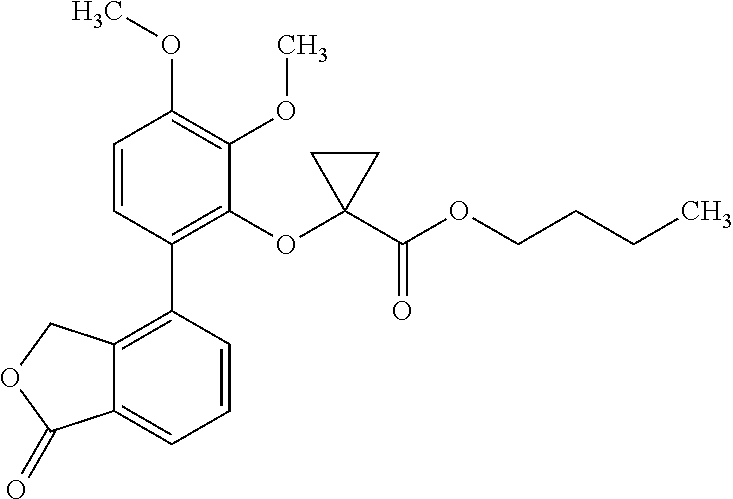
C12=C(C3=C(OC4(C(OCCCC)=O)CC4)C(OC)=C(OC)C=C3)C=CC=C1C(=O)OC2
